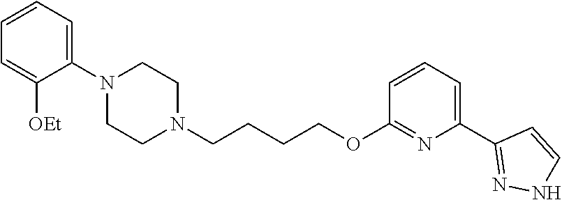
C1N(CCCCOC2=NC(C3=NNC=C3)=CC=C2)CCN(C2=CC=CC=C2[OEt])C1
